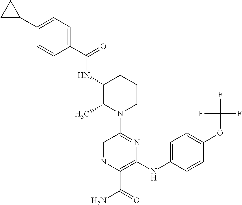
C1(C(=O)NC2C(C)N(C3=NC(NC4=CC=C(OC(F)(F)F)C=C4)=C(C(=O)N)N=C3)CCC2)=CC=C(C2CC2)C=C1
